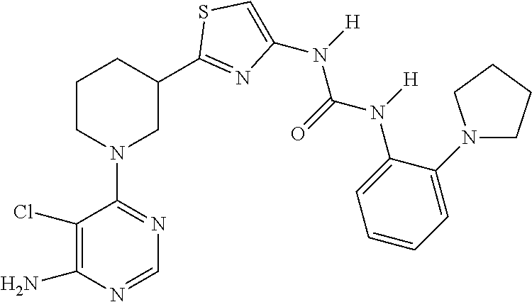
C1(Cl)=C(N)N=CN=C1N1CC(C2=NC(N([H])C(=O)N(C3=CC=CC=C3N3CCCC3)[H])=CS2)CCC1
